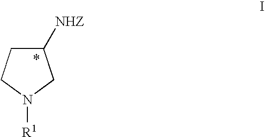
C1([NHZ])CCN([R1])C1
